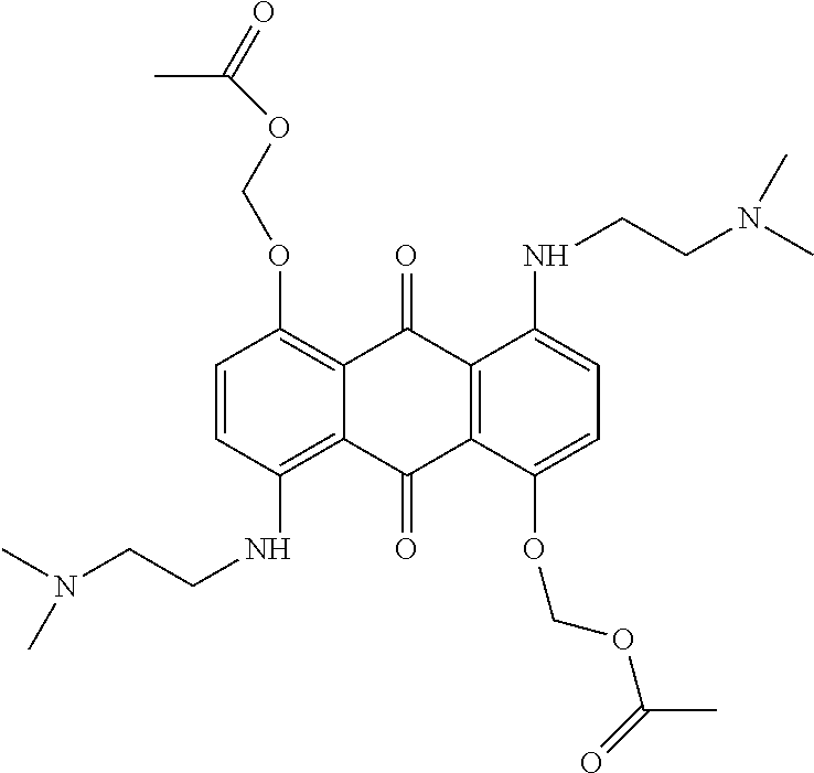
C1=CC(NCCN(C)C)=C2C(=C1OCOC(C)=O)C(=O)C1=C(C2=O)C(OCOC(=O)C)=CC=C1NCCN(C)C
